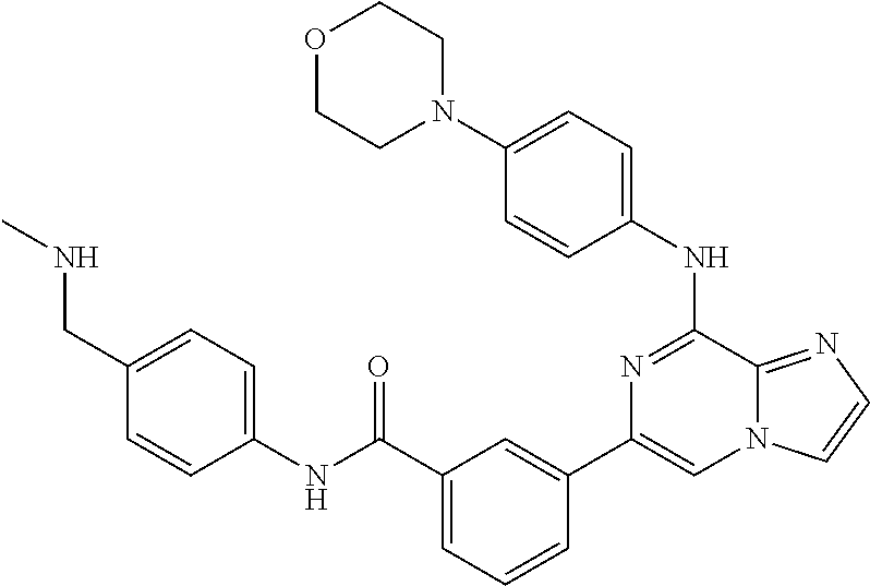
C1=C(NC2=NC(C3=CC(C(=O)NC4=CC=C(CNC)C=C4)=CC=C3)=CN3C2=NC=C3)C=CC(N2CCOCC2)=C1
